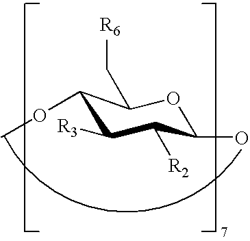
C1(OC)C([R3])C([R2])C(O)OC1C[R6]
